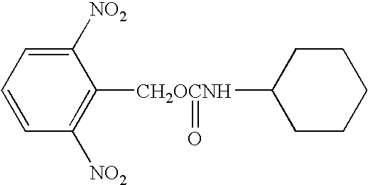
C1=CC=C([NO2])C([CH2OCNH](C2CCCCC2)=O)=C1[NO2]
